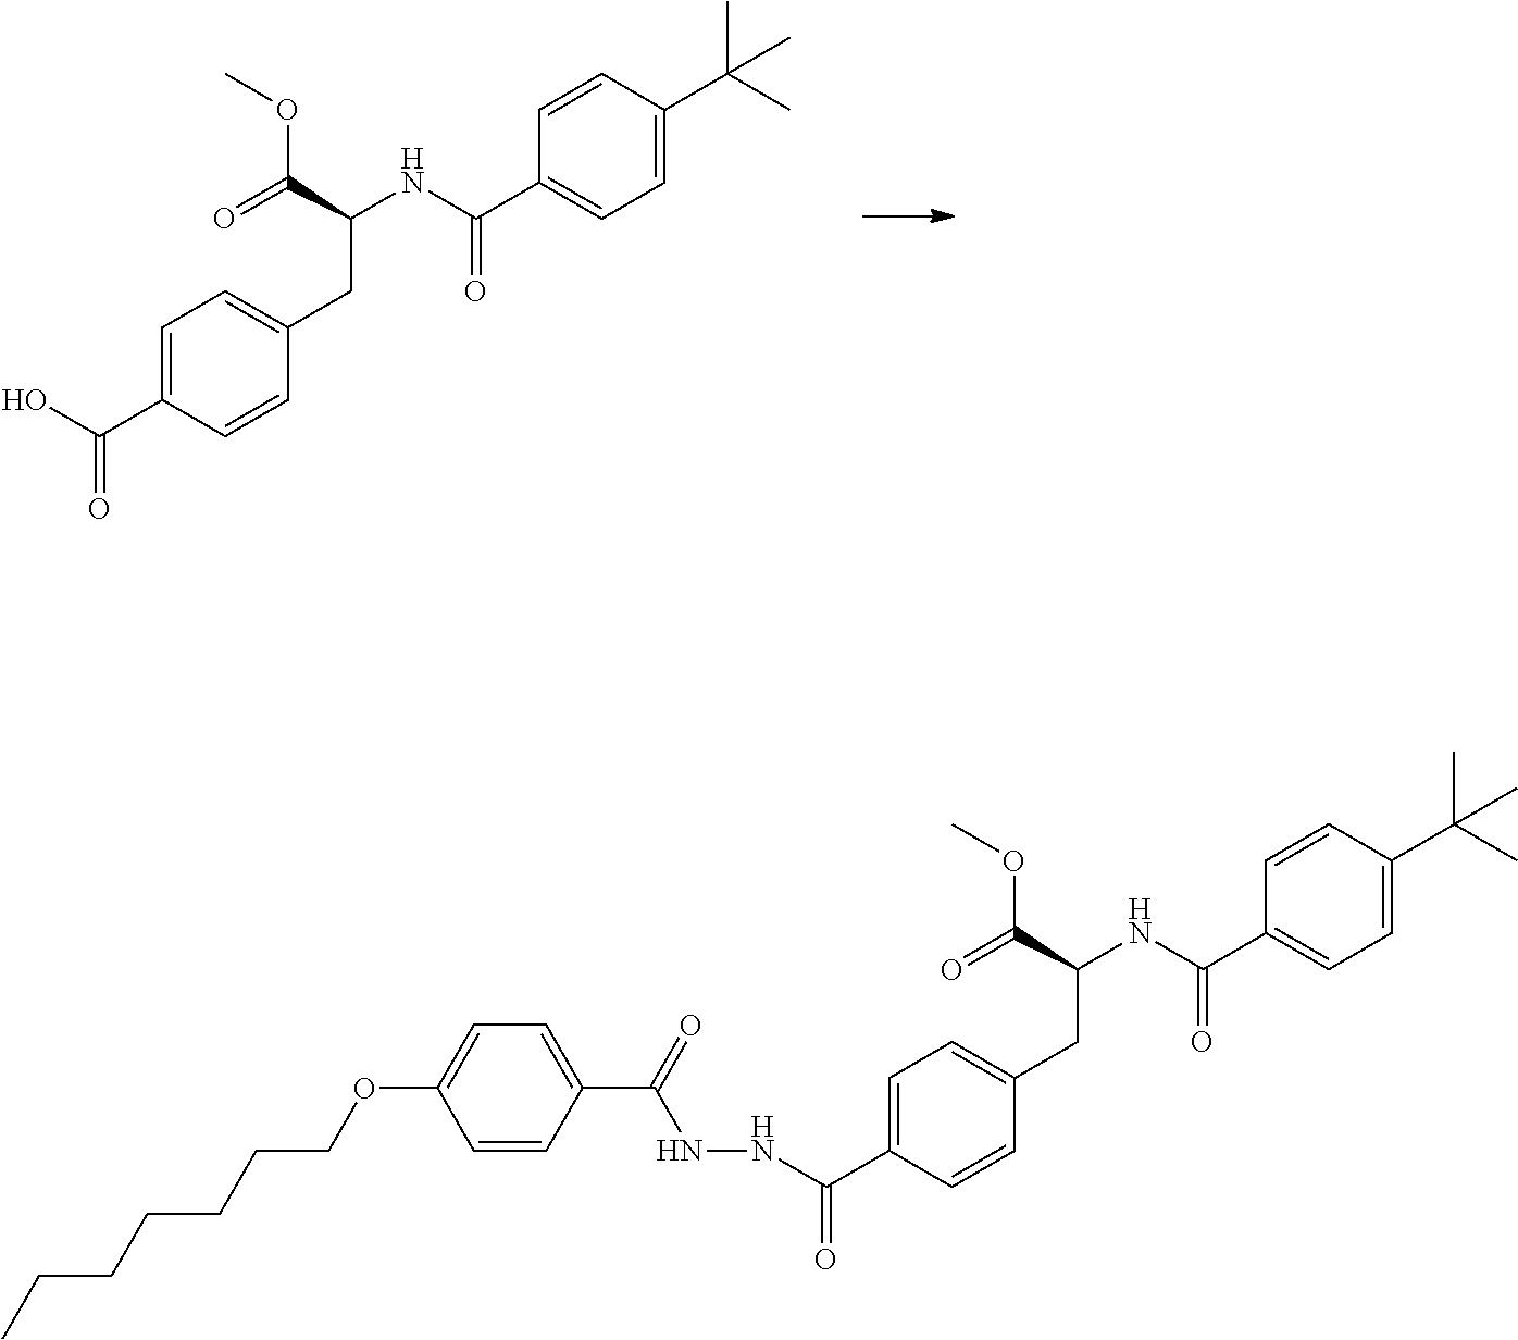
C1=C(C(=O)O)C=CC(CC(C(OC)=O)NC(C2=CC=C(C(C)(C)C)C=C2)=O)=C1.C1=C(C(=O)NNC(C2=CC=C(OCCCCCCC)C=C2)=O)C=CC(CC(C(OC)=O)NC(C2=CC=C(C(C)(C)C)C=C2)=O)=C1
